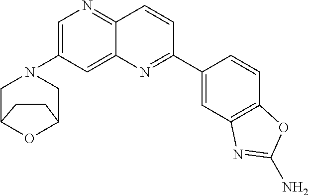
C1=C(N2CC3OC(C2)CC3)C=C2C(=N1)C=CC(C1=CC3=C(C=C1)OC(N)=N3)=N2
